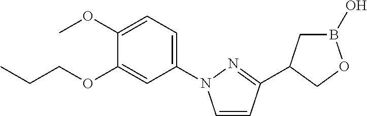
C1(N2C=CC(C3CB(O)OC3)=N2)=CC=C(OC)C(OCCC)=C1
